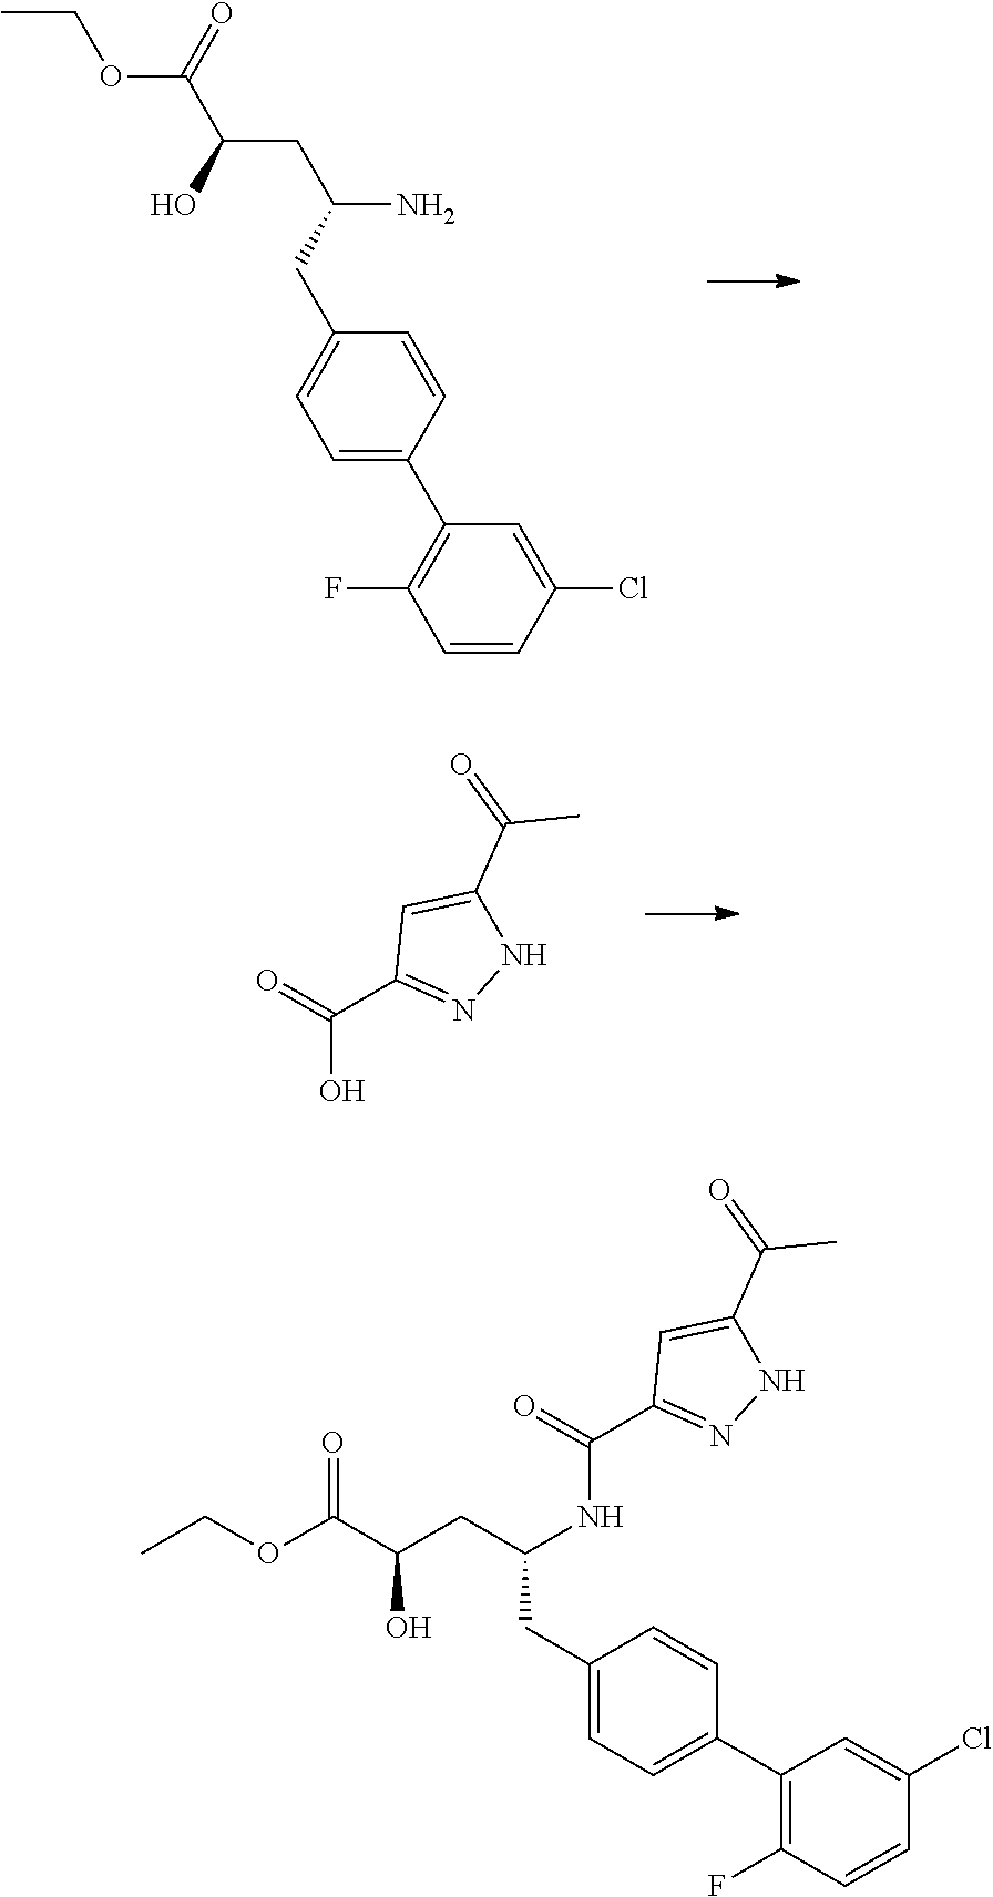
CCOC(=O)C(CC(CC1=CC=C(C2=C(F)C=CC(Cl)=C2)C=C1)N)O.C(O)(C1=NNC(C(C)=O)=C1)=O.C1(CC(CC(O)C(OCC)=O)NC(C2=NNC(C(C)=O)=C2)=O)=CC=C(C2=C(F)C=CC(Cl)=C2)C=C1
